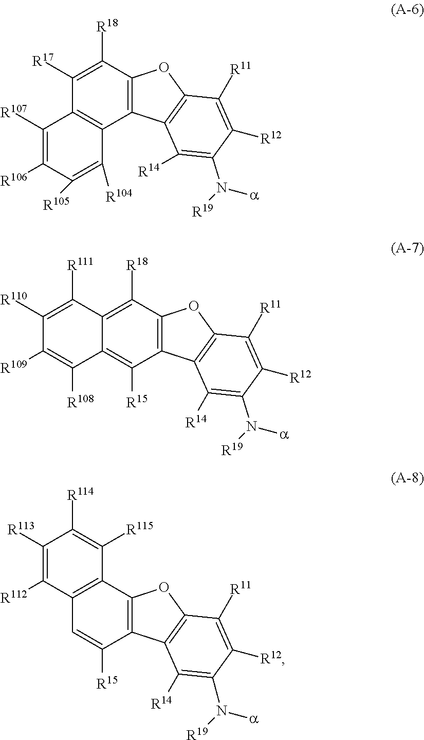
C12=C(C([R18])=C([R17])C3=C1C([R104])=C([R105])C([R106])=C3[R107])OC1=C2C([R14])=C(N([a])[R19])C([R12])=C1[R11].C12=C(C([R18])=C3C(=C1[R15])C([R108])=C([R109])C([R110])=C3[R111])OC1=C2C([R14])=C(N([a])[R19])C([R12])=C1[R11].C12=C(C3=C(C=C1[R15])C([R112])=C([R113])C([R114])=C3[R115])OC1=C2C([R14])=C(N([a])[R19])C([R12])=C1[R11]
